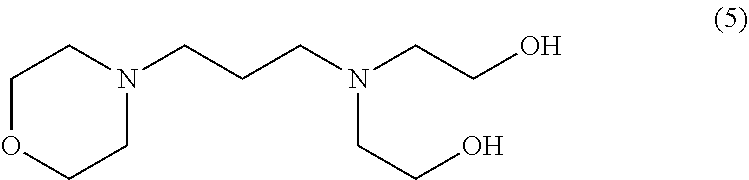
C1OCCN(CCCN(CCO)CCO)C1
